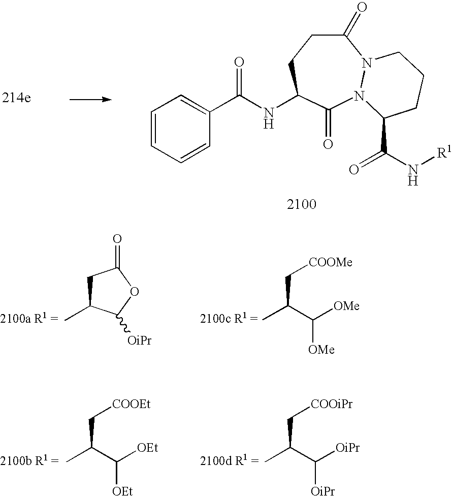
C1C(C)C([OiPr])OC1=O.C(C[COOMe])(C)C([OMe])[OMe].C(C[COOEt])(C)C([OEt])[OEt].C(C[COOiPr])(C)C([OiPr])[OiPr].C1=CC=CC(C(NC2CCC(=O)N3N(C2=O)C(C(=O)N[R1])CCC3)=O)=C1
